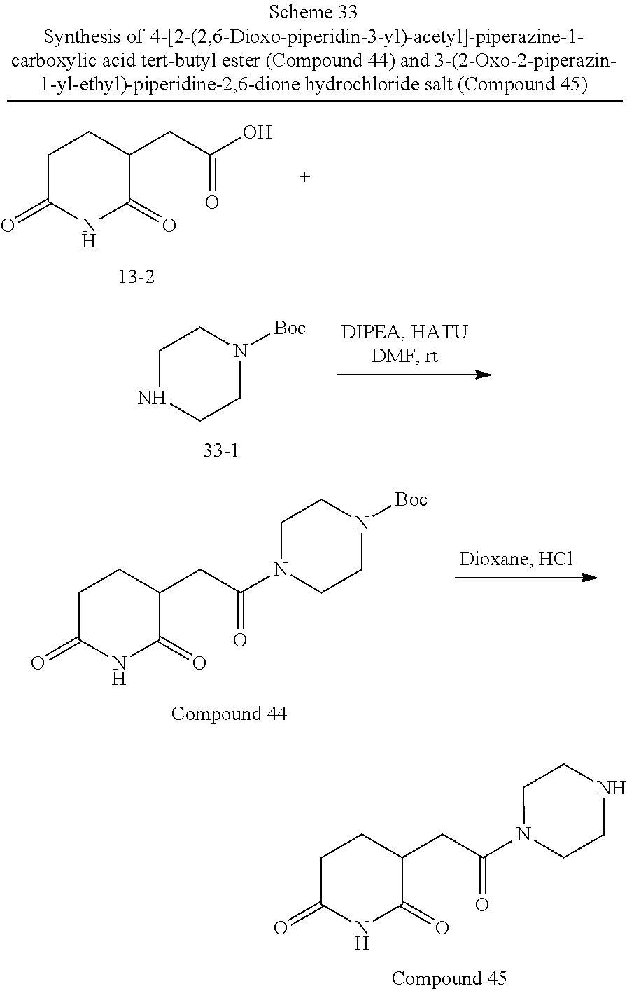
C1C(=O)NC(=O)C(CC(=O)O)C1.C1NCCN([Boc])C1.C1C(=O)NC(=O)C(CC(=O)N2CCN([Boc])CC2)C1.C1C(=O)NC(=O)C(CC(=O)N2CCNCC2)C1
